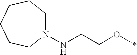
N1(NCCO*)CCCCCC1
